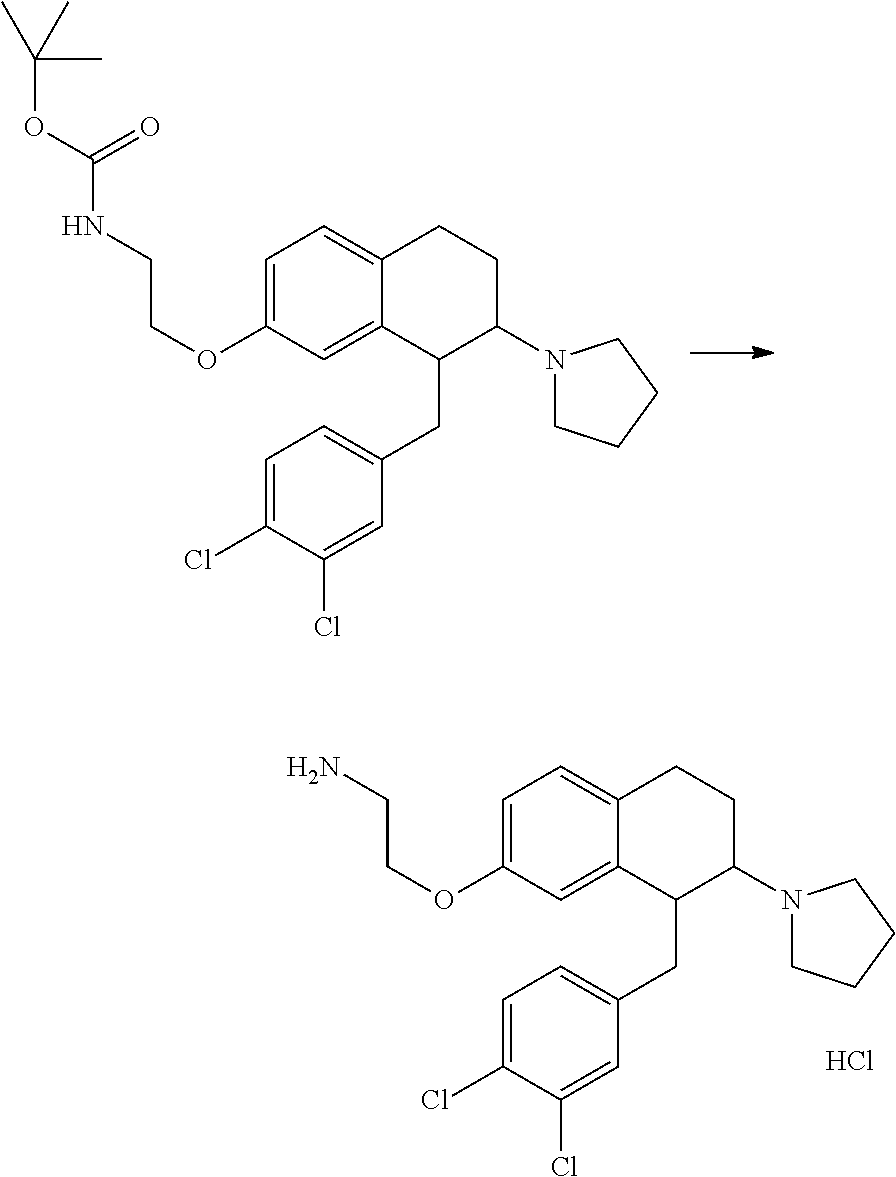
O(C1=CC=C2C(=C1)C(CC1=CC=C(Cl)C(Cl)=C1)C(N1CCCC1)CC2)CCN.Cl.O(C1=CC=C2C(=C1)C(CC1=CC=C(Cl)C(Cl)=C1)C(N1CCCC1)CC2)CCNC(OC(C)(C)C)=O
